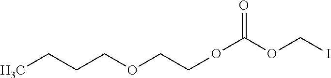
CCCCOCCOC(=O)OCI
